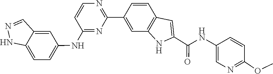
C1=NNC2=CC=C(NC3=NC(C4=CC5=C(C=C4)C=C(C(NC4=CN=C(OC)C=C4)=O)N5)=NC=C3)C=C12
